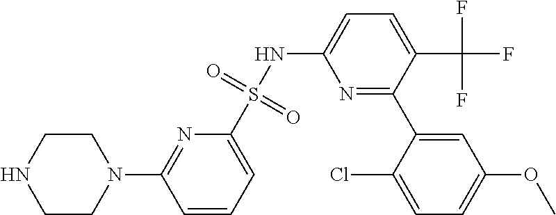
N1=C(C2=CC(OC)=CC=C2Cl)C(C(F)(F)F)=CC=C1NS(C1=CC=CC(N2CCNCC2)=N1)(=O)=O
